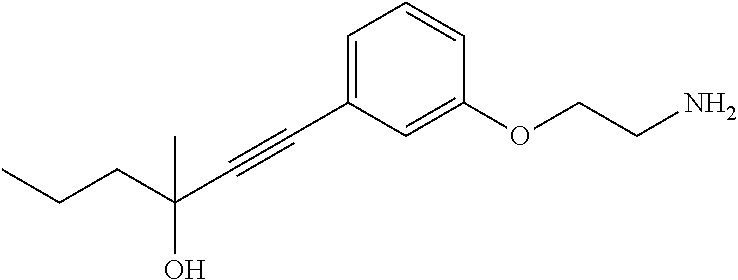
C(C1=CC=CC(OCCN)=C1)#CC(CCC)(O)C
